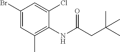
C1(Br)=CC(C)=C(NC(=O)CC(C)(C)C)C(Cl)=C1
